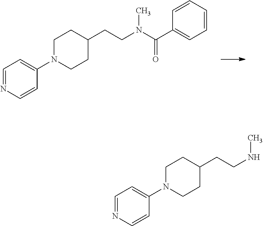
C1N(C2=CC=NC=C2)CCC(CCN(C(C2=CC=CC=C2)=O)C)C1.C1N(C2=CC=NC=C2)CCC(CCNC)C1
